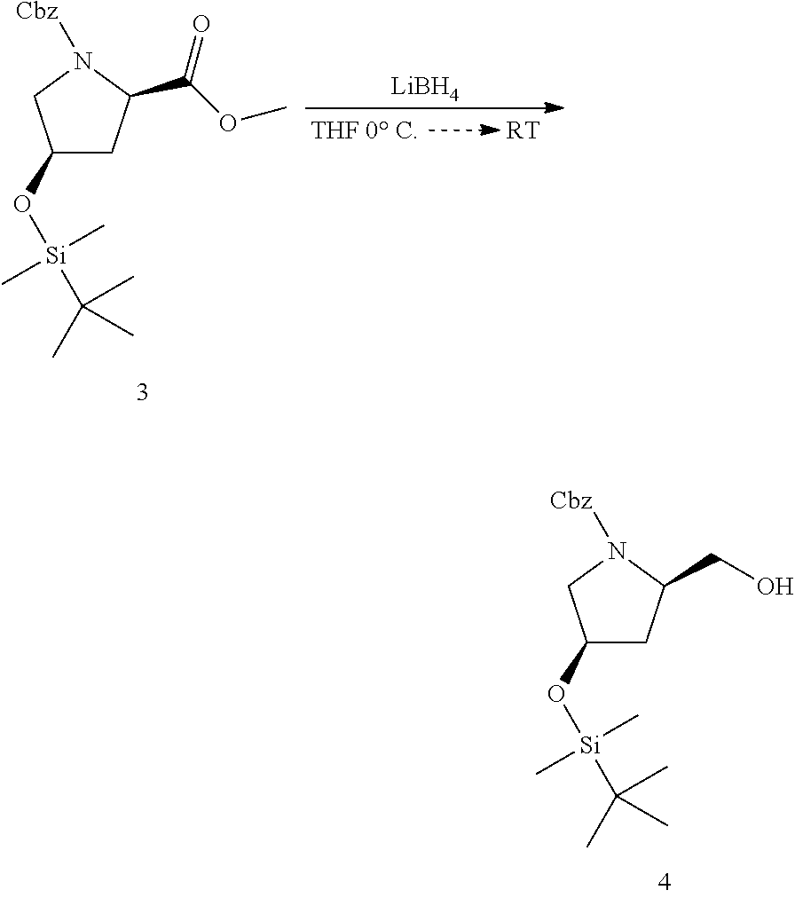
C1(O[Si](C)(C)C(C)(C)C)CC(C(OC)=O)N([Cbz])C1.[RT].[LiBH4].C1(O[Si](C)(C)C(C)(C)C)CC(CO)N([Cbz])C1
